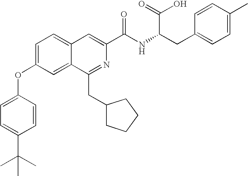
C1=C(OC2=CC=C(C(C)(C)C)C=C2)C=C2C(=C1)C=C(C(NC(C(=O)O)CC1=CC=C(C)C=C1)=O)N=C2CC1CCCC1
